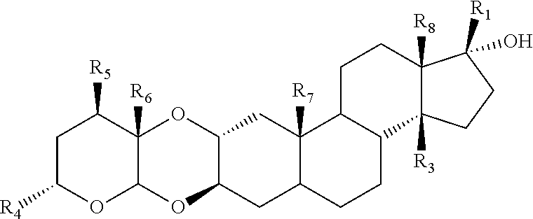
C1C([R4])OC2C([R6])(C1[R5])OC1C(O2)CC2C([R7])(C1)C1C(CC2)C2([R3])C([R8])(CC1)C(O)([R1])CC2
